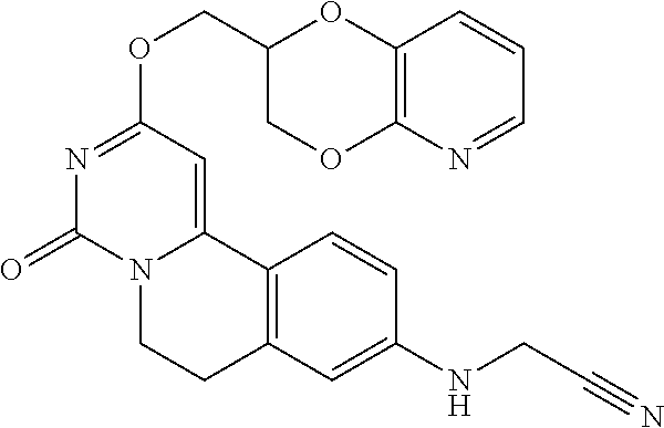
C(OC1=NC(=O)N2C(=C1)C1=C(CC2)C=C(NCC#N)C=C1)C1COC2=C(O1)C=CC=N2
